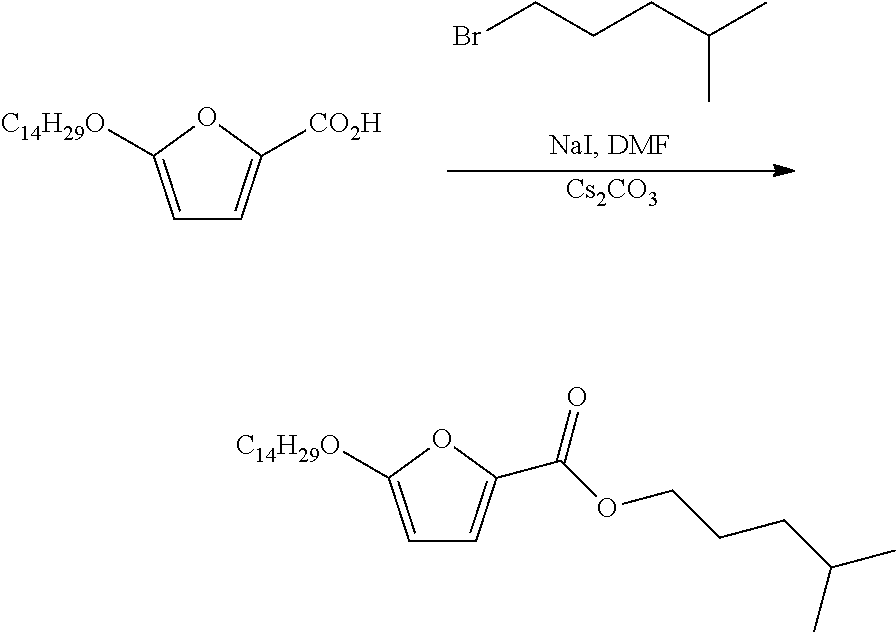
BrCCCC(C)C.[Cs2CO3].C1=C([C14H29O])OC([CO2H])=C1.C1=C([C14H29O])OC(C(OCCCC(C)C)=O)=C1
